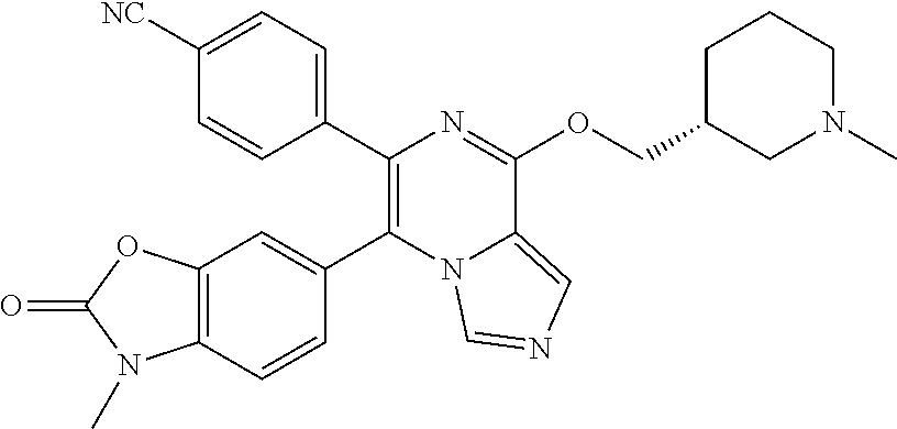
C1(C2=C(C3=CC4=C(C=C3)N(C)C(=O)O4)N3C(=CN=C3)C(OCC3CN(C)CCC3)=N2)=CC=C([NC])C=C1
